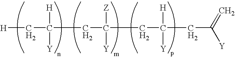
[H]CC([H])([Y])CC([Z])([Y])CC([H])([Y])CC(=C)[Y]
